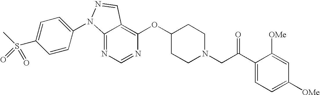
C12=NC=NC(OC3CCN(CC(C4=CC=C([OMe])C=C4[OMe])=O)CC3)=C1C=NN2C1=CC=C(S(C)(=O)=O)C=C1
